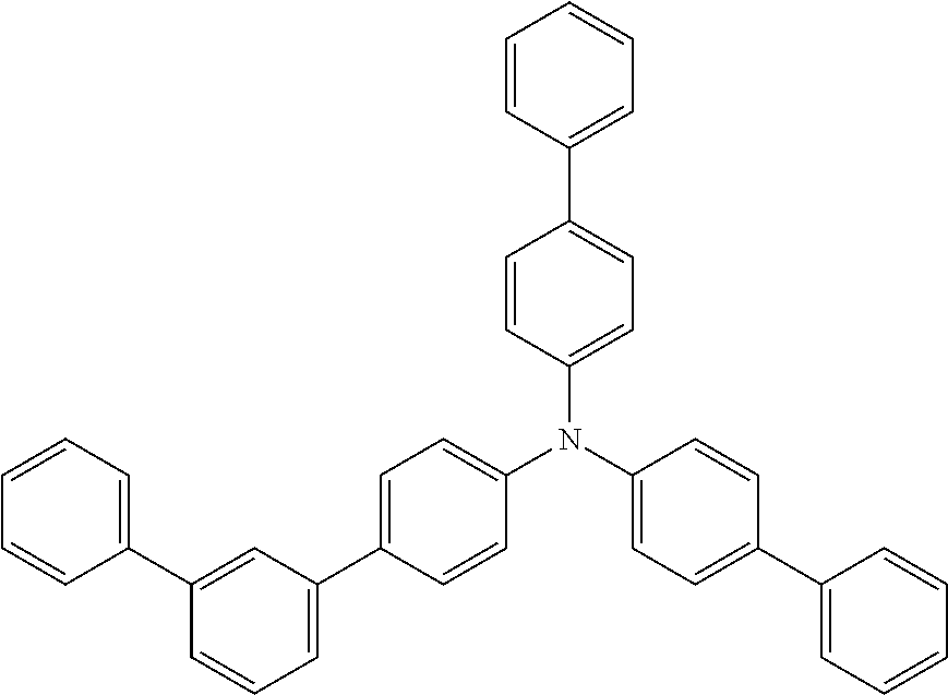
C1=CC(C2=CC=C(N(C3=CC=C(C4=CC=CC=C4)C=C3)C3=CC=C(C4=CC=CC(C5=CC=CC=C5)=C4)C=C3)C=C2)=CC=C1
